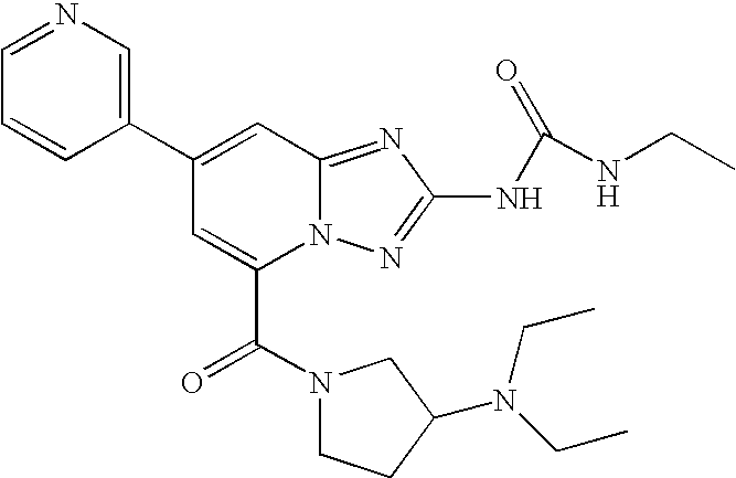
C1(C2=CC3=NC(NC(=O)NCC)=NN3C(C(N3CCC(N(CC)CC)C3)=O)=C2)=CN=CC=C1
